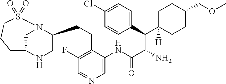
C1N2C(CCC3=C(F)C=NC=C3NC(C(N)C(C3=CC=C(Cl)C=C3)C3([H])CCC(COC)CC3)=O)CNC1CCCS2(=O)=O
